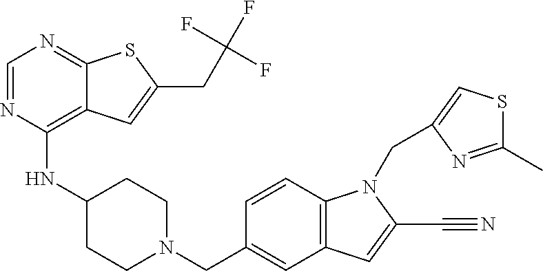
C1=NC(NC2CCN(CC3=CC4=C(C=C3)N(CC3=CSC(C)=N3)C(C#N)=C4)CC2)=C2C(=N1)SC(CC(F)(F)F)=C2
